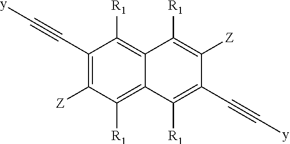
C1(C#C[y])=C([Z])C([R1])=C2C(=C1[R1])C([R1])=C([Z])C(C#C[y])=C2[R1]
